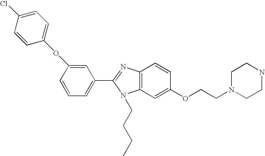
C1(C2=NC3=C(N2CCCC)C=C(OCCN2CCNCC2)C=C3)=CC=CC(OC2=CC=C(Cl)C=C2)=C1
